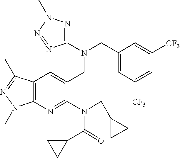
N1=C(N(CC2=CC([CF3])=CC([CF3])=C2)CC2=CC3=C(N=C2N(CC2CC2)C(C2CC2)=O)N(C)N=C3C)N=NN1C
